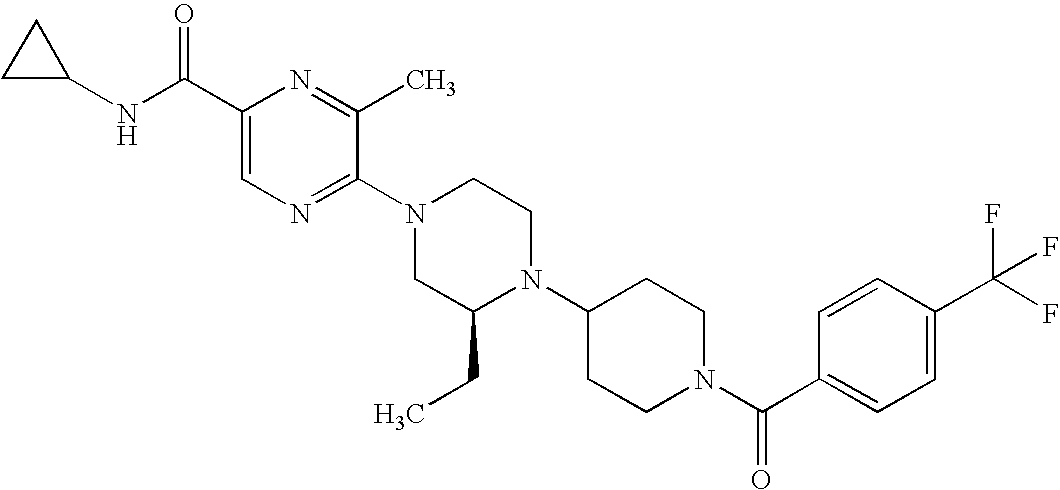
C1(C(NC2CC2)=O)=CN=C(N2CC(CC)N(C3CCN(C(C4=CC=C(C(F)(F)F)C=C4)=O)CC3)CC2)C(C)=N1
